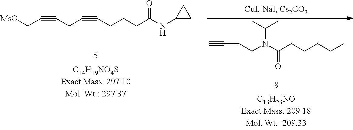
C#CCCN(C(CCCCC)=O)C(C)C.N(C(CCCC#CCC#CC[MsO])=O)C1CC1
